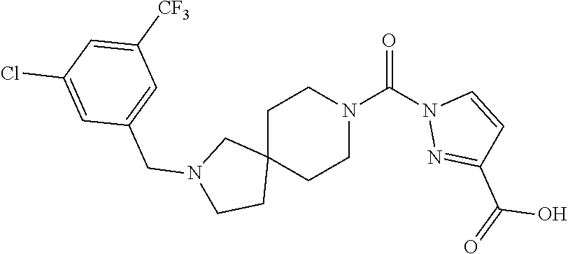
O=C(N1CCC2(CC1)CN(CC1=CC([CF3])=CC(Cl)=C1)CC2)N1N=C(C(O)=O)C=C1
